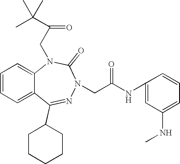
C1=CC=C2C(=C1)N(CC(=O)C(C)(C)C)C(=O)N(CC(NC1=CC(NC)=CC=C1)=O)N=C2C1CCCCC1
